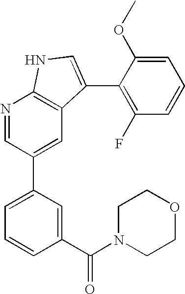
N1=CC(C2=CC=CC(C(N3CCOCC3)=O)=C2)=CC2=C1NC=C2C1=C(F)C=CC=C1OC
